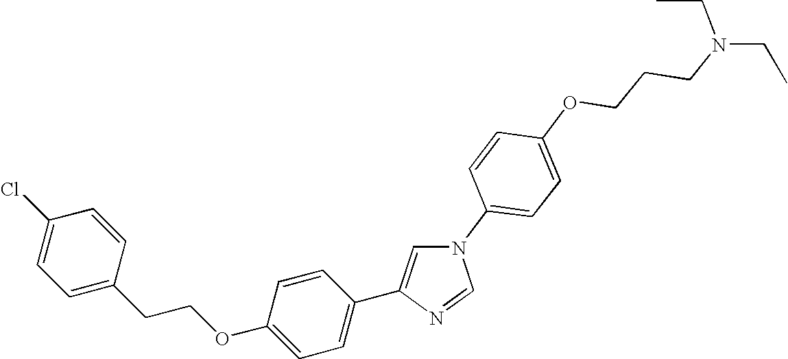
N1(C2=CC=C(OCCCN(CC)CC)C=C2)C=C(C2=CC=C(OCCC3=CC=C(Cl)C=C3)C=C2)N=C1
